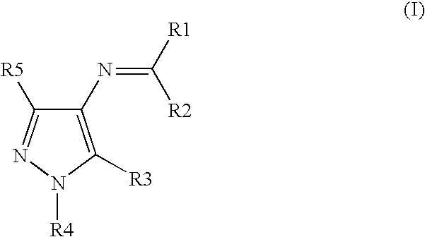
C1(N=C([R1])[R2])=C([R3])N([R4])N=C1[R5]
